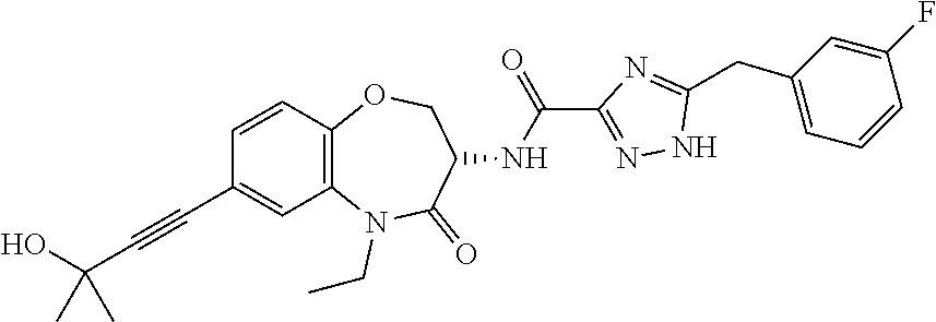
C12=C(C=CC(C#CC(O)(C)C)=C1)OCC(NC(C1=NNC(CC3=CC=CC(F)=C3)=N1)=O)C(=O)N2CC
